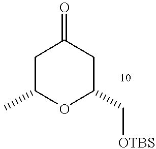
C1C(C)OC(C[OTBS])CC1=O
